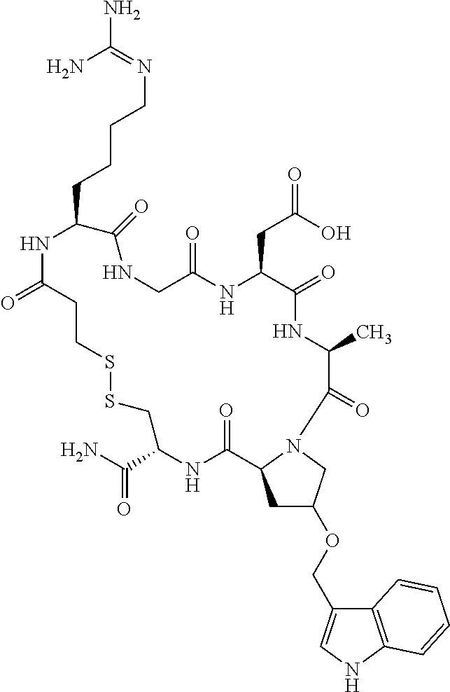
C1(=O)NCC(=O)NC(CC(=O)O)C(=O)NC(C)C(=O)N2CC(OCC3=CNC4=C3C=CC=C4)CC2C(=O)NC(C(=O)N)CSSCCC(=O)NC1CCCCN=C(N)N
